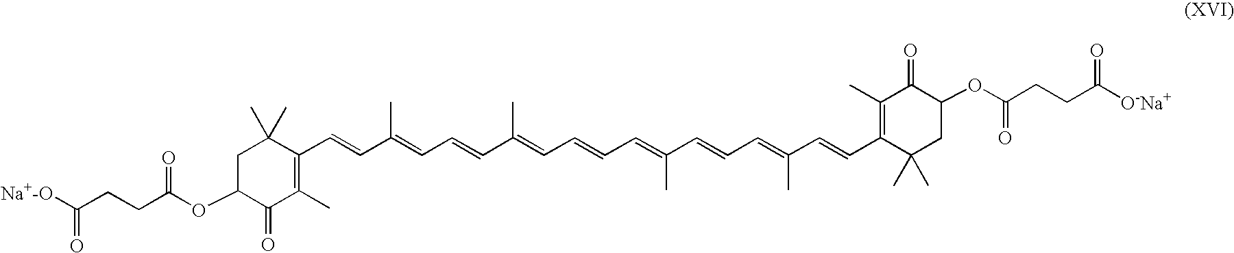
C1C(OC(=O)CCC([Na+-O])=O)C(=O)C(C)=C(C=CC(=CC=CC(=CC=CC=C(C=CC=C(C=CC2=C(C)C(=O)C(OC(CCC([O-Na+])=O)=O)CC2(C)C)C)C)C)C)C1(C)C
